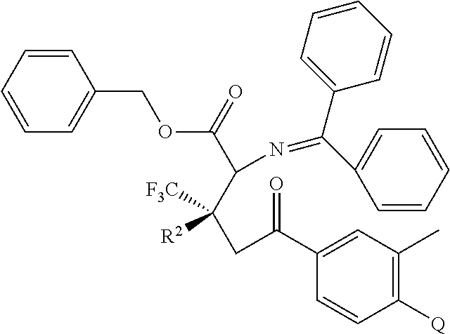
C1(COC(C(C([R2])([F3C])CC(C2=CC(C)=C([Q])C=C2)=O)N=C(C2=CC=CC=C2)C2=CC=CC=C2)=O)=CC=CC=C1
